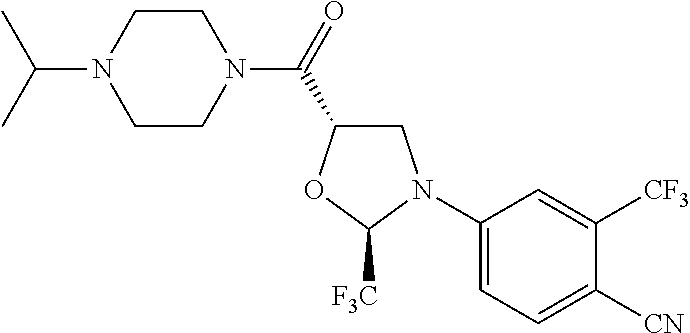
C1(N2CC(C(N3CCN(C(C)C)CC3)=O)OC2[F3C])=CC=C([CN])C([CF3])=C1
